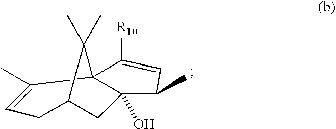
C123C(C)=CCC(CC1(O)C(C)C=C2[R10])C3(C)C
